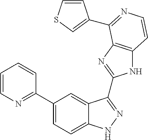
C1(C2=NC=CC=C2)=CC=C2C(=C1)C(C1=NC3=C(N1)C=CN=C3C1=CSC=C1)=NN2
